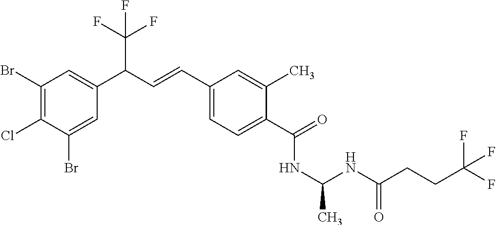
C1(Br)=C(Cl)C(Br)=CC(C(C=CC2=CC=C(C(=O)NC(NC(=O)CCC(F)(F)F)C)C(C)=C2)C(F)(F)F)=C1
